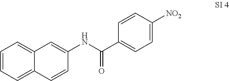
C12=CC=CC=C1C=CC(NC(C1=CC=C([NO2])C=C1)=O)=C2
